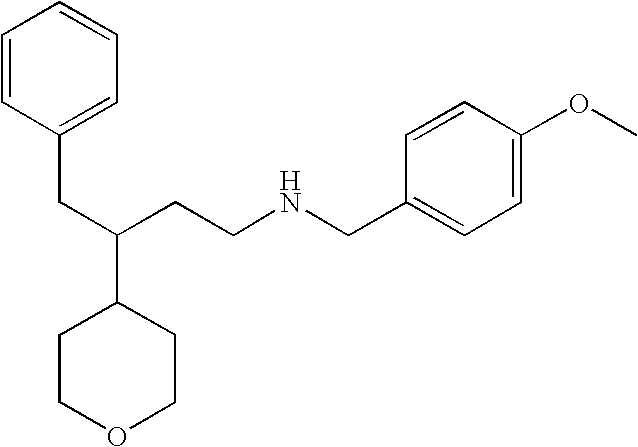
C1COCCC1C(CCNCC1=CC=C(OC)C=C1)CC1=CC=CC=C1
